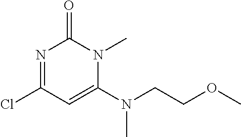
N1=C(Cl)C=C(N(C)CCOC)N(C)C1=O
